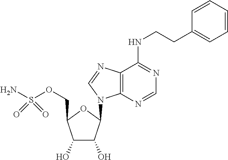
C1(O)C(O)C(N2C3=C(N=C2)C(NCCC2=CC=CC=C2)=NC=N3)OC1COS(N)(=O)=O
